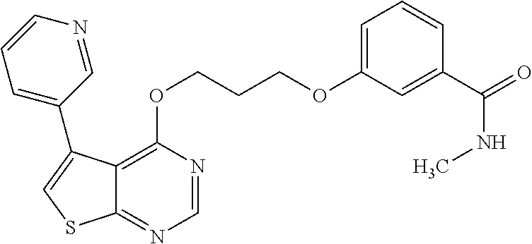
C1=NC(OCCCOC2=CC=CC(C(NC)=O)=C2)=C2C(=N1)SC=C2C1=CC=CN=C1
